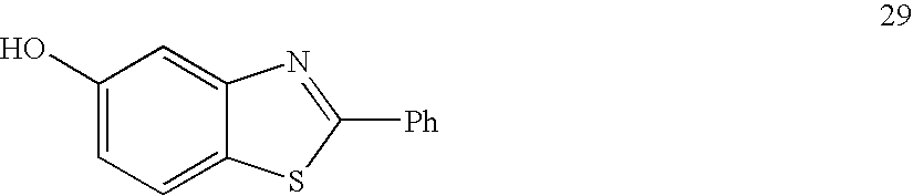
C1(O)=CC=C2C(=C1)N=C([Ph])S2
